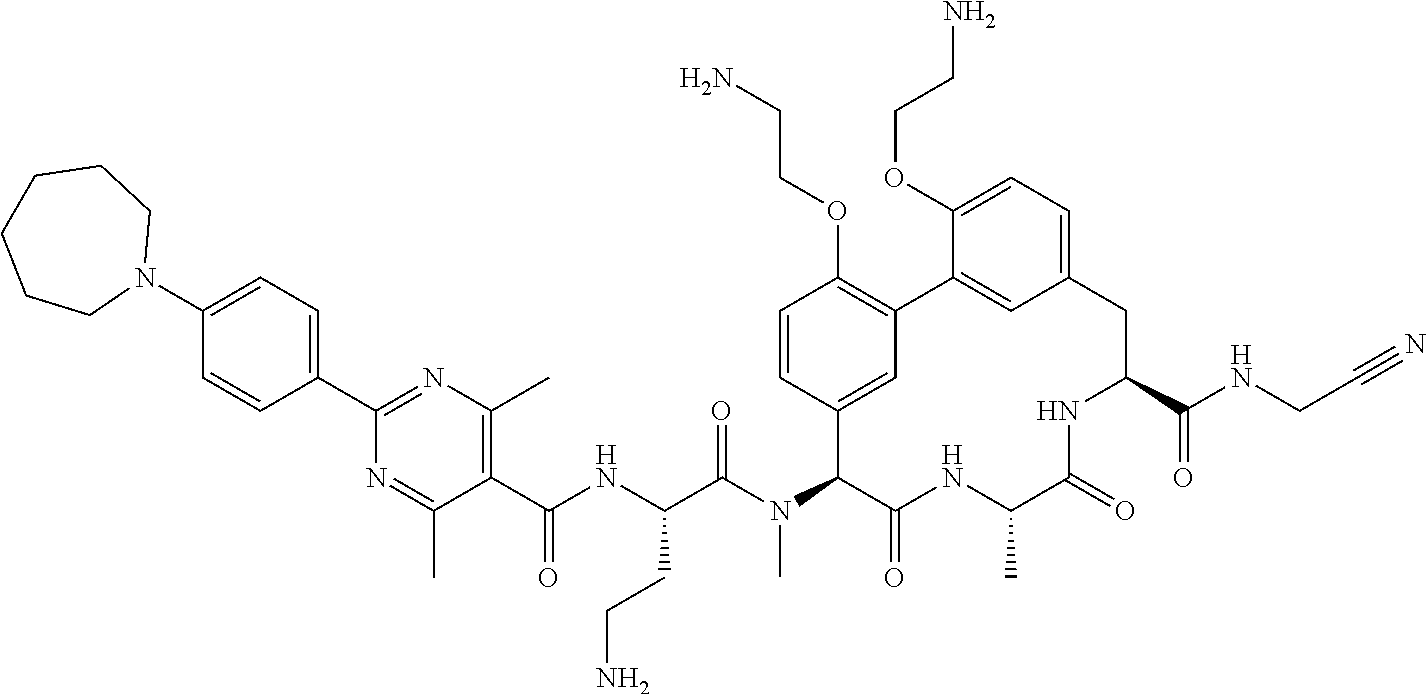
C1(C(NC(C(N(C2C(=O)NC(C)C(=O)NC(C(NCC#N)=O)CC3=CC=C(OCCN)C(=C3)C3=C(OCCN)C=CC2=C3)C)=O)CCN)=O)=C(C)N=C(C2=CC=C(N3CCCCCC3)C=C2)N=C1C
